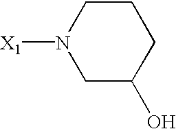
C1C(O)CCCN1[X1]
